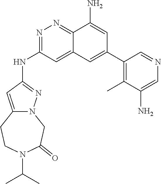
C1(NC2=NN=C3C(=C2)C=C(C2=C(C)C(N)=CN=C2)C=C3N)=NN2C(=C1)CCN(C(C)C)C(=O)C2
